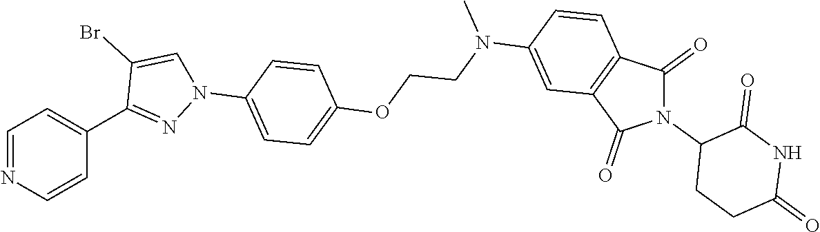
C1=NC=CC(C2=NN(C3=CC=C(OCCN(C4=CC5=C(C=C4)C(=O)N(C4CCC(=O)NC4=O)C5=O)C)C=C3)C=C2Br)=C1
